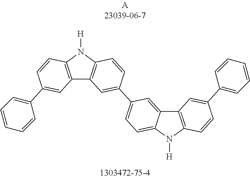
C12=C(N([H])C3=C1C=C(C1=CC=C4C(=C1)C1=C(N4[H])C=CC(C4=CC=CC=C4)=C1)C=C3)C=CC(C1=CC=CC=C1)=C2
